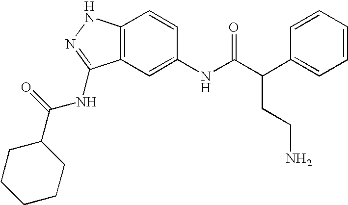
C12=C(C=C(NC(C(C3=CC=CC=C3)CCN)=O)C=C1)C(NC(=O)C1CCCCC1)=NN2
